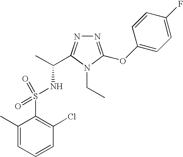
C1(C)=CC=CC(Cl)=C1S(NC(C)C1=NN=C(OC2=CC=C(F)C=C2)N1CC)(=O)=O
